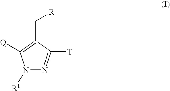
N1([R1])N=C([T])C(C[R])=C1[Q]
